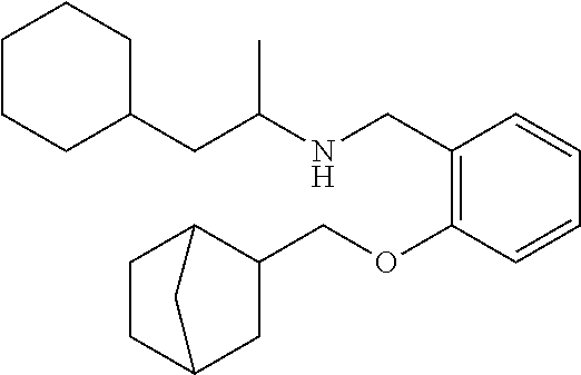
C1(CC(NCC2=C(OCC3C4CCC(C3)C4)C=CC=C2)C)CCCCC1
